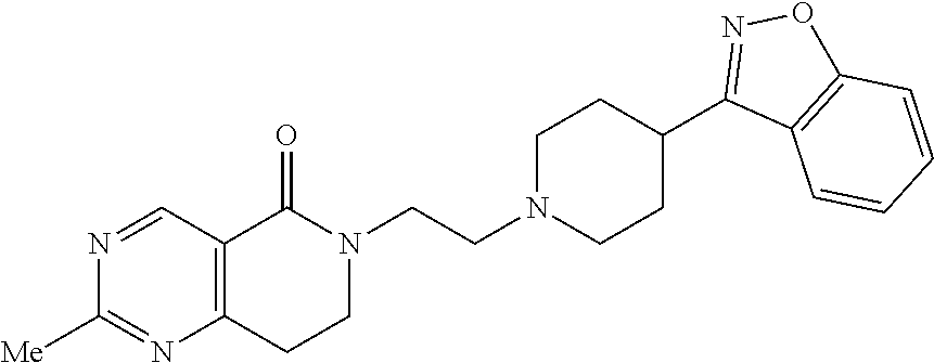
C12=C(CCN(CCN3CCC(C4=NOC5=C4C=CC=C5)CC3)C1=O)N=C([Me])N=C2
